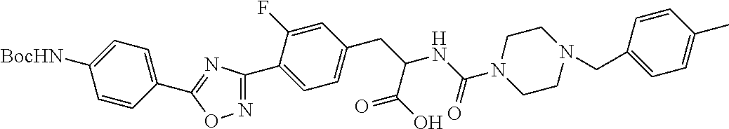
C1(C2=NOC(C3=CC=C([BocHN])C=C3)=N2)=CC=C(CC(NC(N2CCN(CC3=CC=C(C)C=C3)CC2)=O)C(O)=O)C=C1F
